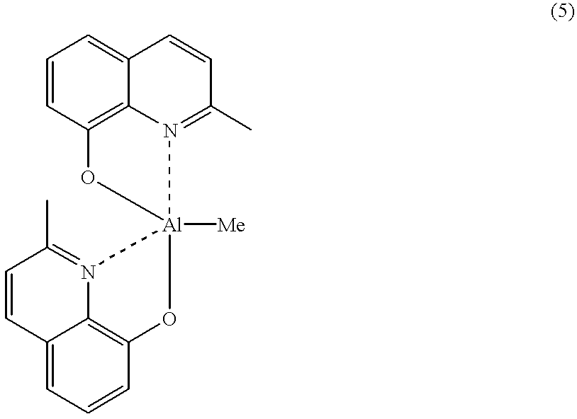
C1=CC2=C3C(=C1)C=CC(C)=N3[Al]1([Me])(O2)N2=C(C)C=CC3=CC=CC(=C32)O1
